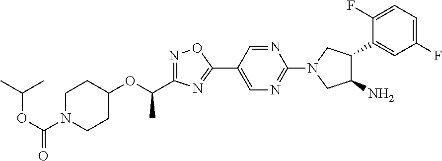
C(OC(N1CCC(OC(C2=NOC(C3=CN=C(N4CC(N)C(C5=CC(F)=CC=C5F)C4)N=C3)=N2)C)CC1)=O)(C)C
